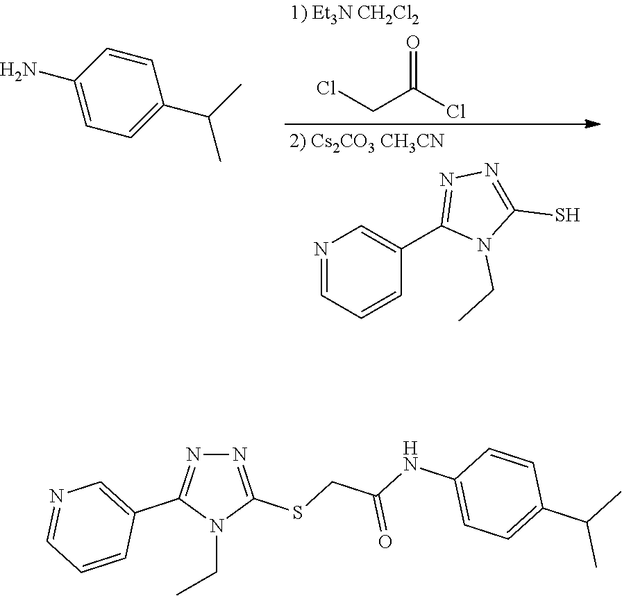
N1=C(SCC(NC2=CC=C(C(C)C)C=C2)=O)N(CC)C(C2=CN=CC=C2)=N1.N1=CC=CC(C2=NN=C(S)N2CC)=C1.O=C(CCl)Cl.C1=CC(N)=CC=C1C(C)C
